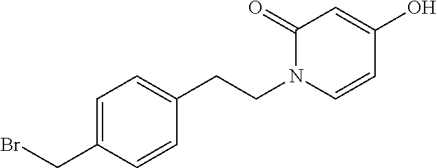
C1=C(CBr)C=CC(CCN2C=CC(O)=CC2=O)=C1
